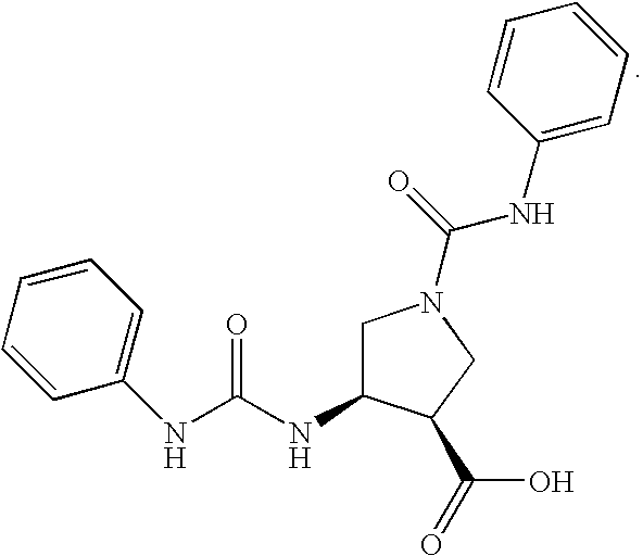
C1=CC(NC(=O)N2CC(NC(NC3=CC=CC=C3)=O)C(C(=O)O)C2)=CC=C1
